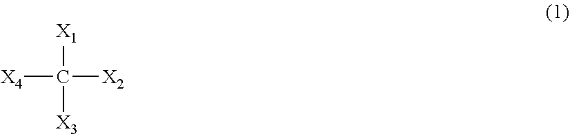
[X4]C([X2])([X1])[X3]
